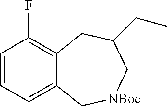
C1=CC=C2C(=C1F)CC(CC)C[NBoc]C2
